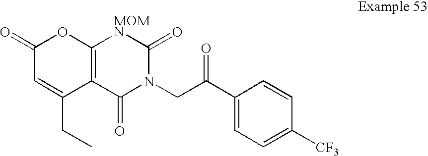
C1(=O)C=C(CC)C2=C(O1)[MOMN]C(=O)N(CC(C1=CC=C([CF3])C=C1)=O)C2=O
